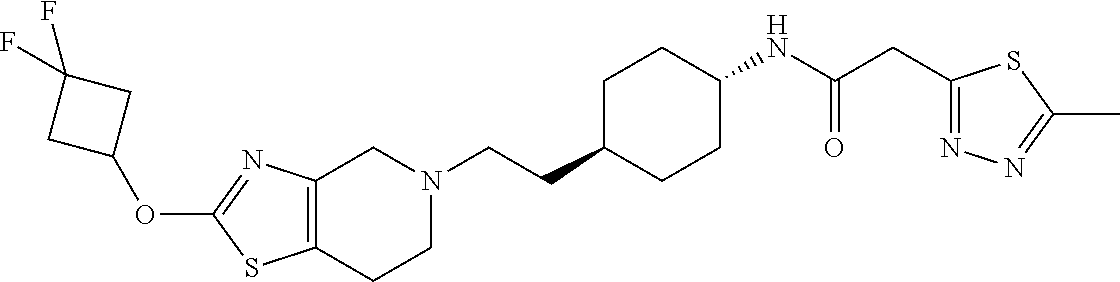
C12=C(CCN(CCC3CCC(NC(CC4=NN=C(C)S4)=O)CC3)C1)SC(OC1CC(F)(F)C1)=N2
